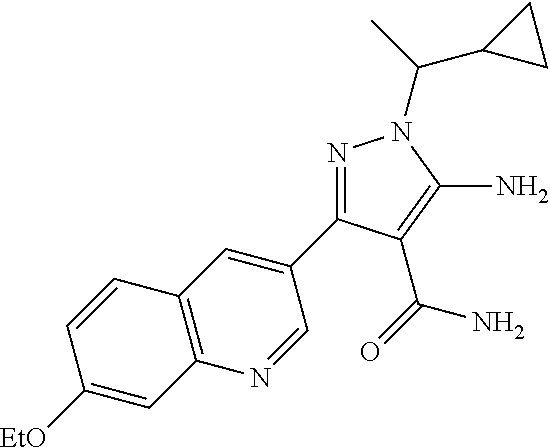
[EtO]C1=CC2=C(C=C1)C=C(C1=NN(C(C)C3CC3)C(N)=C1C(=O)N)C=N2
